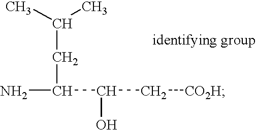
C(CC(C(C[CO2H])O)N)(C)C
